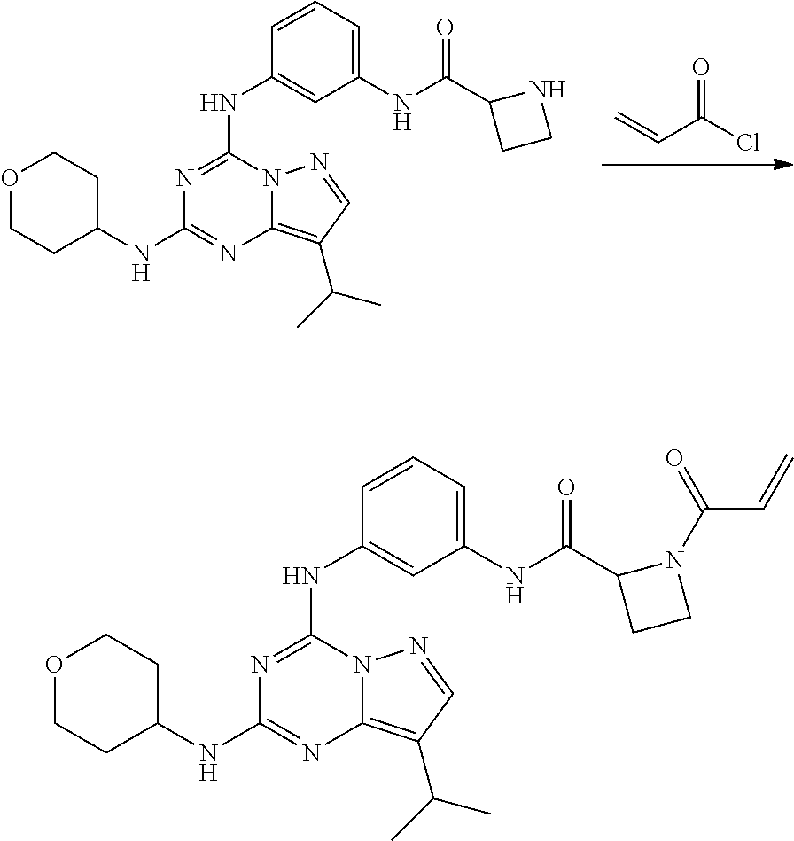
C=CC(Cl)=O.N1=C(NC2=CC(NC(C3CCN3)=O)=CC=C2)N2C(=C(C(C)C)C=N2)N=C1NC1CCOCC1.N1=C(NC2=CC(NC(C3CCN3C(=O)C=C)=O)=CC=C2)N2C(=C(C(C)C)C=N2)N=C1NC1CCOCC1
